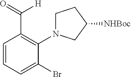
O=C(C1=C(N2CCC([NHBoc])C2)C(Br)=CC=C1)[H]
